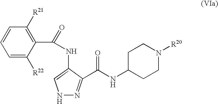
N1N=C(C(NC2CCN([R20])CC2)=O)C(NC(C2=C([R21])C=CC=C2[R22])=O)=C1
